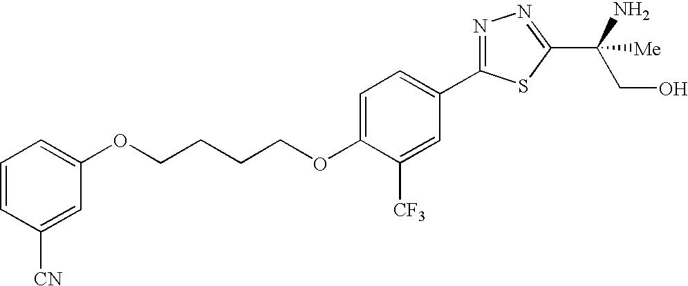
C(CCCOC1=CC=C(C2=NN=C(C(CO)(N)[Me])S2)C=C1[CF3])OC1=CC=CC([CN])=C1
